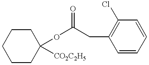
C1CC(OC(CC2=C(Cl)C=CC=C2)=O)([CO2C2H5])CCC1
